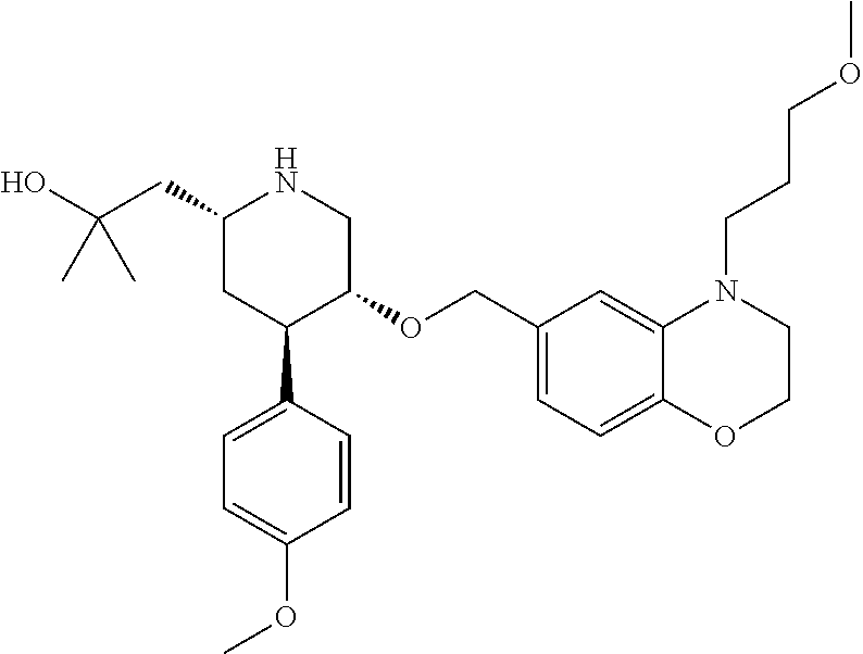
C1(CC(O)(C)C)CC(C2=CC=C(OC)C=C2)C(OCC2=CC=C3C(=C2)N(CCCOC)CCO3)CN1
